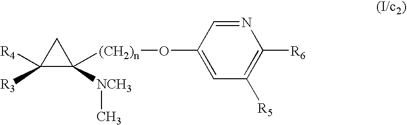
C1([R4])([R3])C([(CH2)n]OC2=CC([R5])=C([R6])N=C2)([NCH3]C)C1
